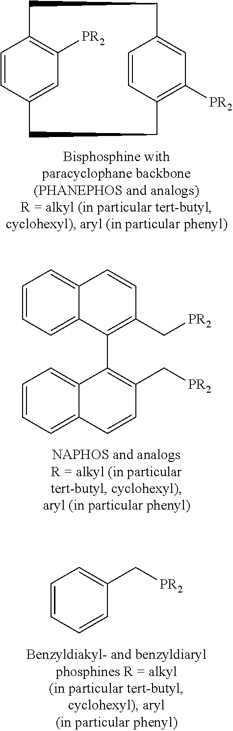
C1=CC=C2C(=C1)C=CC(C[PR2])=C2C1=C(C[PR2])C=CC2=CC=CC=C12.C1=CC=CC(C[PR2])=C1.C1=CC2=CC([PR2])=C1CCC1=CC([PR2])=C(C=C1)CC2
